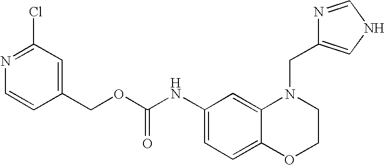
C1(NC(OCC2=CC(Cl)=NC=C2)=O)=CC=C2C(=C1)N(CC1=CNC=N1)CCO2
